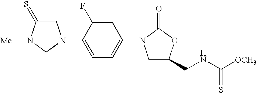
C1C(=S)N([Me])CN1C1=CC=C(N2CC(CNC([OCH3])=S)OC2=O)C=C1F
